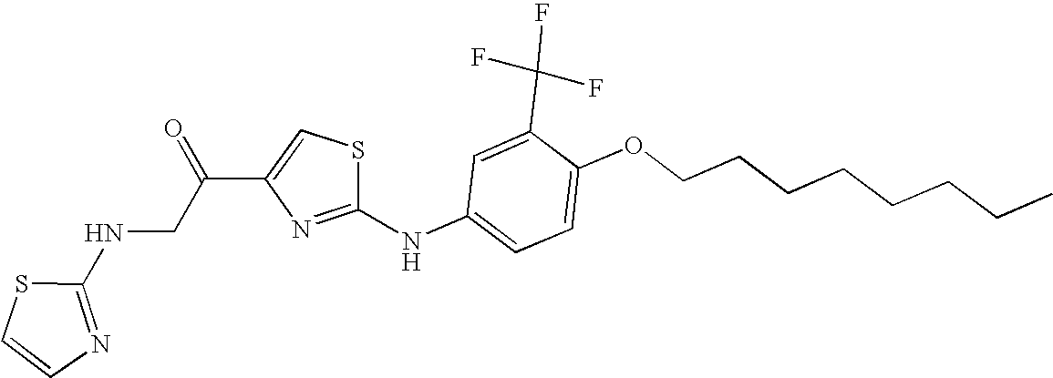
C1(C(F)(F)F)=CC(NC2=NC(C(CNC3=NC=CS3)=O)=CS2)=CC=C1OCCCCCCCC
